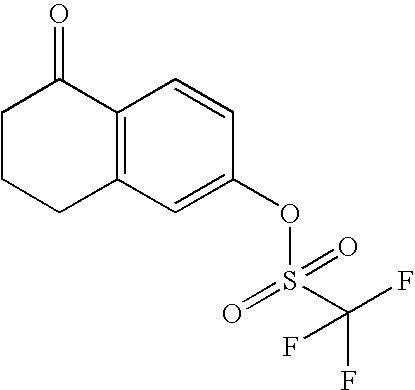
C1CCC2=C(C1=O)C=CC(OS(C(F)(F)F)(=O)=O)=C2
